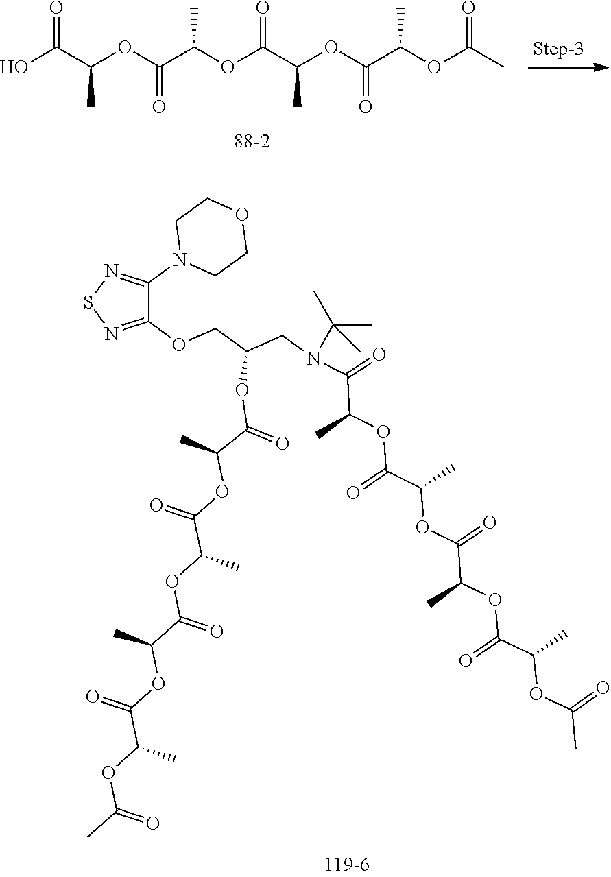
C1(OCC(CN(C(=O)C(C)OC(=O)C(C)OC(=O)C(C)OC(C(C)OC(=O)C)=O)C(C)(C)C)OC(C(OC(C(OC(C(C)OC(C(OC(C)=O)C)=O)=O)C)=O)C)=O)=NSN=C1N1CCOCC1.OC(C(OC(C(OC(C(OC(C(OC(C)=O)C)=O)C)=O)C)=O)C)=O
